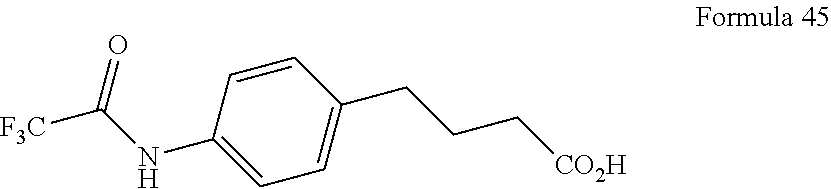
C1=CC(NC([F3C])=O)=CC=C1CCC[CO2H]
